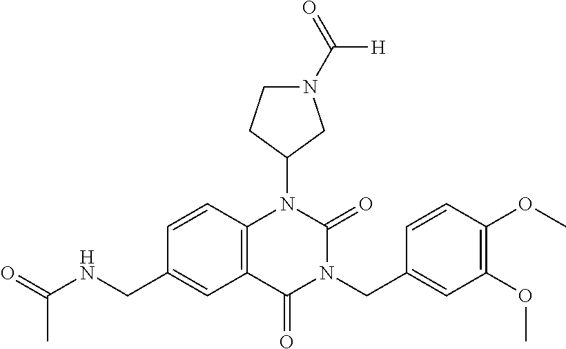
C1=CC2=C(C=C1CNC(=O)C)C(=O)N(CC1=CC(OC)=C(OC)C=C1)C(=O)N2C1CN(C([H])=O)CC1
